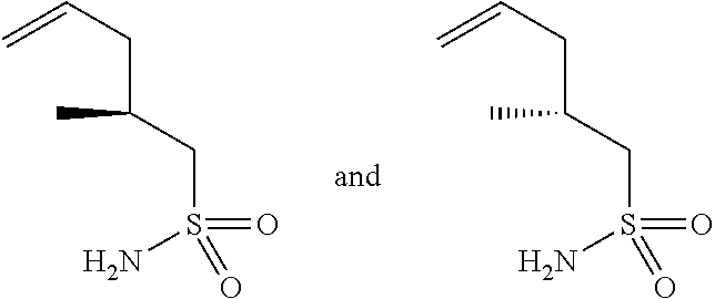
NS(=O)(=O)CC(CC=C)C.NS(=O)(=O)CC(CC=C)C
